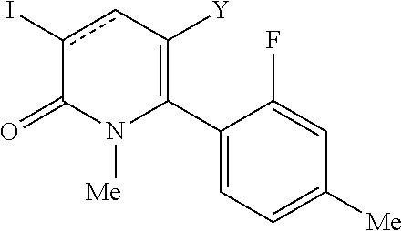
C1(C2=C([Y])cc(I)C(=O)N2[Me])=CC=C([Me])C=C1F
